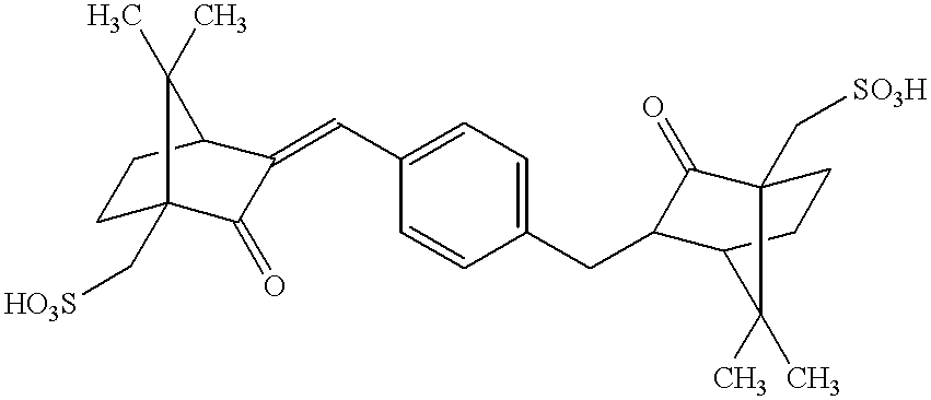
C1C2(C[HO3S])C(=O)C(=CC3=CC=C(CC4C(=O)C5(C[SO3H])CCC4C5(C)C)C=C3)C(C1)C2(C)C
